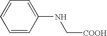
C1=CC=CC(NC[COOH])=C1
